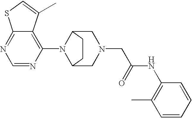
C1=NC(N2C3CN(CC(NC4=C(C)C=CC=C4)=O)CC2CC3)=C2C(=N1)SC=C2C
